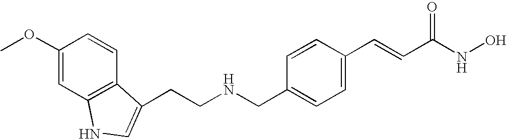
C(CNCC1=CC=C(C=CC(NO)=O)C=C1)C1=CNC2=C1C=CC(OC)=C2
